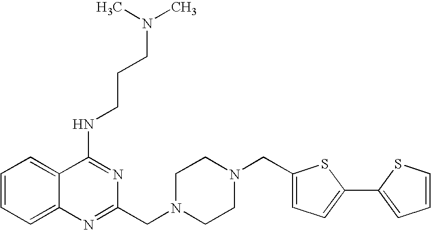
C1=CC=C2C(=C1)C(NCCCN(C)C)=NC(CN1CCN(CC3=CC=C(C4=CC=CS4)S3)CC1)=N2
